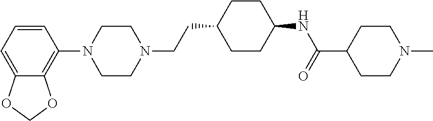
C1=CC=C2C(=C1N1CCN(CCC3CCC(NC(=O)C4CCN(C)CC4)CC3)CC1)OCO2
